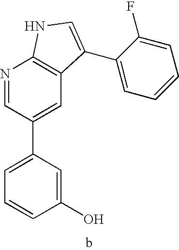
C1(O)=CC(C2=CC3=C(N=C2)NC=C3C2=CC=CC=C2F)=CC=C1
